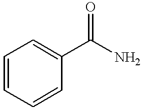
C1=CC=CC(C(N)=O)=C1
